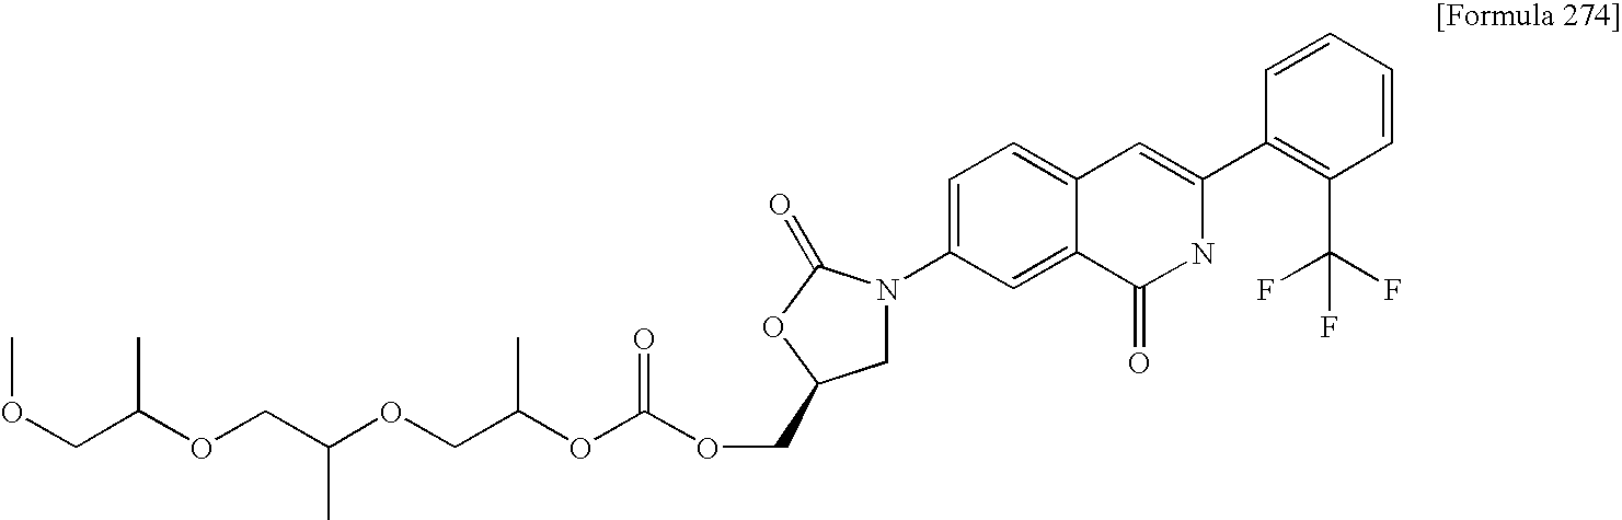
C1=CC=CC(C2=CC3=CC=C(N4CC(COC(OC(COC(COC(COC)C)C)C)=O)OC4=O)C=C3C(=O)N2)=C1C(F)(F)F
